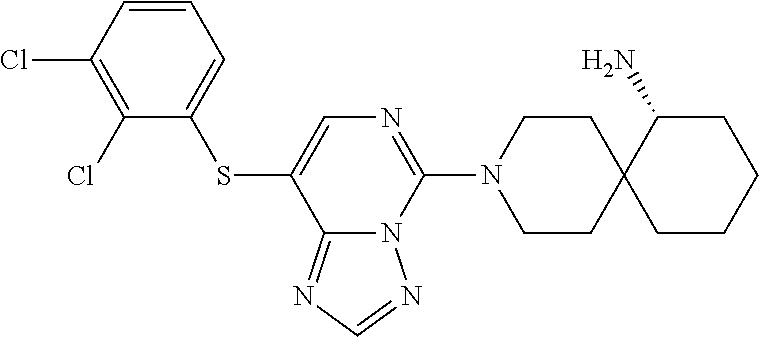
C1CN(C2=NC=C(SC3=CC=CC(Cl)=C3Cl)C3=NC=NN23)CCC12CCCCC2N
